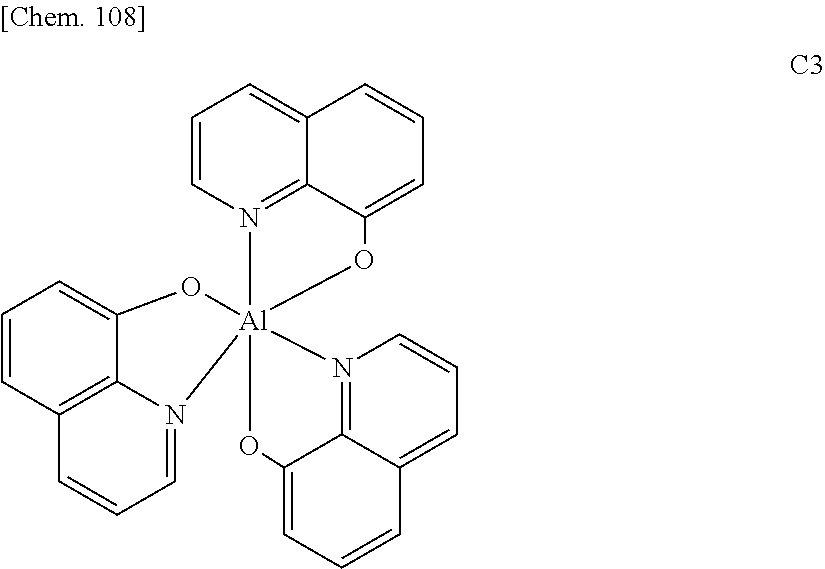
C1=CN2=C3C(=C1)C=CC=C3O[Al]213(N2=C4C(=CC=C2)C=CC=C4O1)OC1=CC=CC2=C1N3=CC=C2
